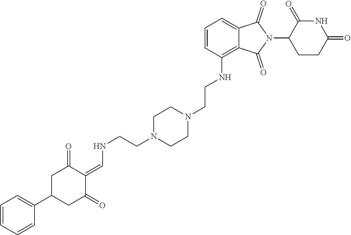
N(CCN1CCN(CCNC2=C3C(=CC=C2)C(=O)N(C2CCC(=O)NC2=O)C3=O)CC1)C=C1C(=O)CC(C2=CC=CC=C2)CC1=O
